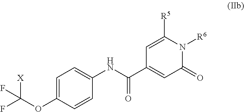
C1=C(OC(F)([X])F)C=CC(NC(C2=CC(=O)N([R6])C([R5])=C2)=O)=C1
